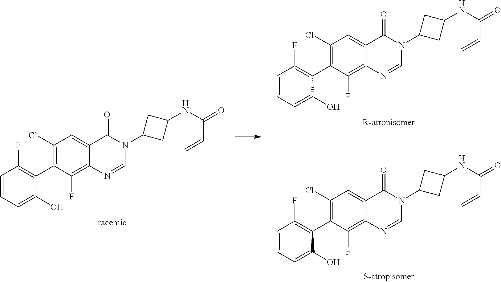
C1=CC=C(O)C(C2=C(Cl)C=C3C(=C2F)N=CN(C2CC(NC(=O)C=C)C2)C3=O)=C1F.C1=CC=C(O)C(C2=C(Cl)C=C3C(=C2F)N=CN(C2CC(NC(=O)C=C)C2)C3=O)=C1F.C1=CC=C(O)C(C2=C(Cl)C=C3C(=C2F)N=CN(C2CC(NC(=O)C=C)C2)C3=O)=C1F
